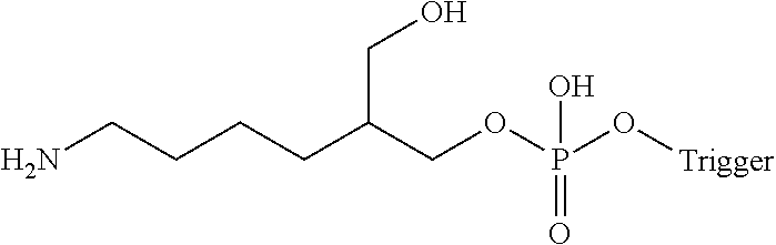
NCCCCC(COP(O[Trigger])(=O)O)CO
